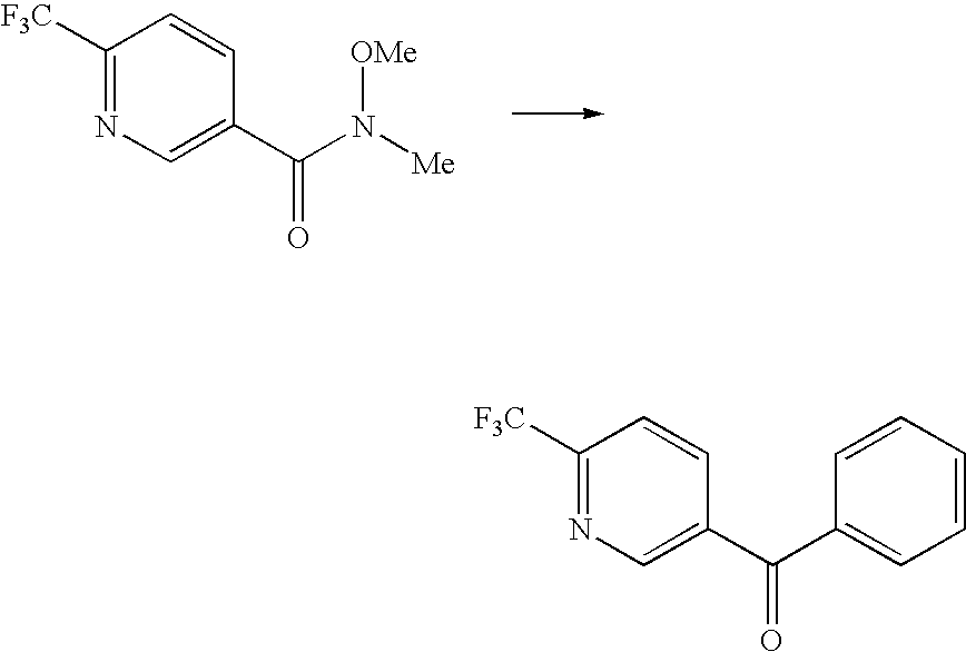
N(C(C1=CN=C([F3C])C=C1)=O)([Me])[OMe].C(C1=CN=C([F3C])C=C1)(=O)C1=CC=CC=C1
